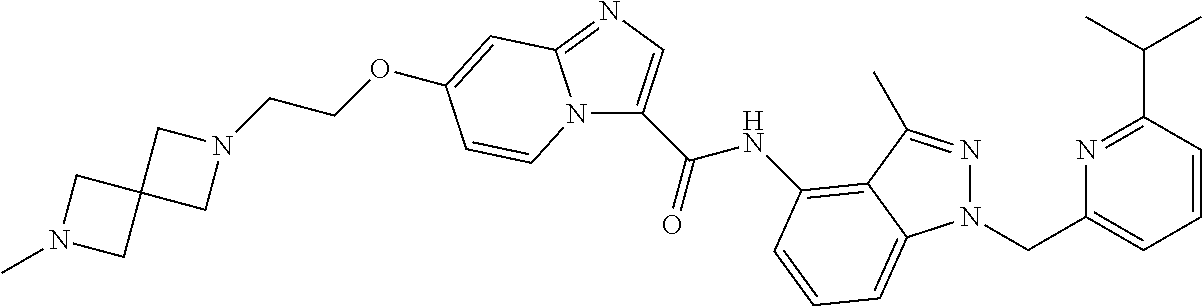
N12C(C(=O)NC3=C4C(C)=NN(CC5=CC=CC(C(C)C)=N5)C4=CC=C3)=CN=C1C=C(OCCN1CC3(C1)CN(C)C3)C=C2
